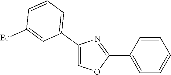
C1(C2=CC=CC(Br)=C2)=COC(C2=CC=CC=C2)=N1
